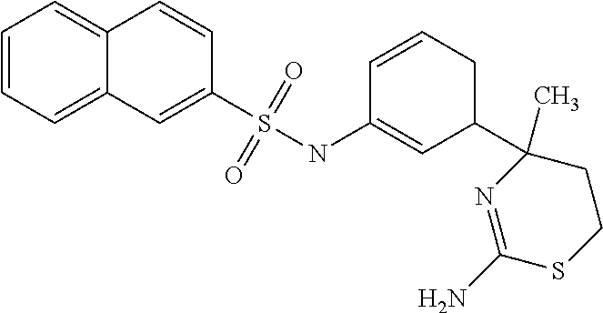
C1=CC=C2C(=C1)C=CC(S(NC1=CC(C3(C)N=C(N)SCC3)CC=C1)(=O)=O)=C2
